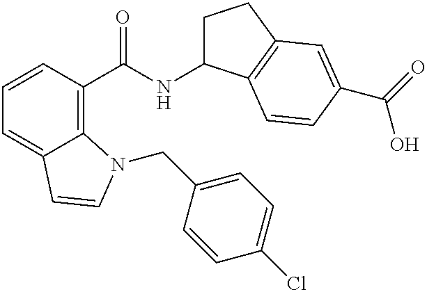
C1=CC(C(NC2CCC3=C2C=CC(C(=O)O)=C3)=O)=C2C(=C1)C=CN2CC1=CC=C(Cl)C=C1
